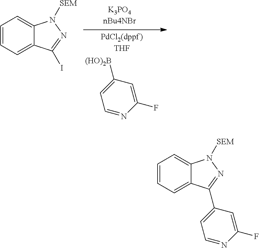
C1=NC(F)=CC([(HO)2B])=C1.C1=CC=C2C(=C1)N([SEM])N=C2I.C1=CC=C2C(=C1)N([SEM])N=C2C1=CC=NC(F)=C1
